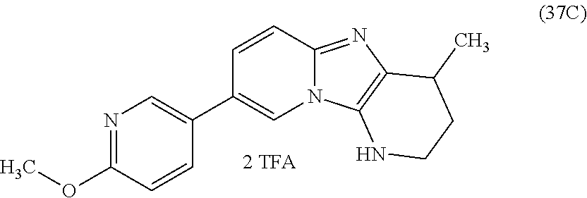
C1(C2=CN3C(=NC4=C3NCCC4C)C=C2)=CN=C(OC)C=C1
